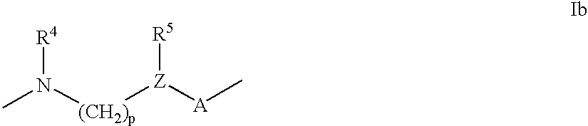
CN([(CH2)p][Z]([R5])[A]C)[R4]
